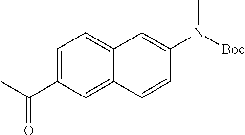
C1=C(C(C)=O)C=C2C(=C1)C=C(N(C)[Boc])C=C2
